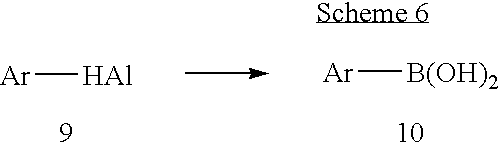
[Ar][B(OH)2].[Ar][Al]
